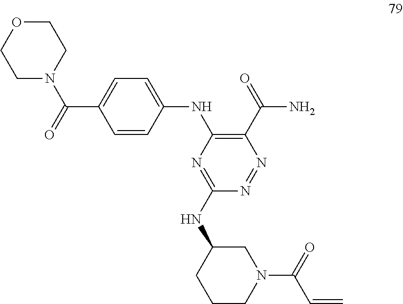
O1CCN(C(=O)C2=CC=C(NC3=C(C(=O)N)N=NC(NC4CCCN(C(=O)C=C)C4)=N3)C=C2)CC1
